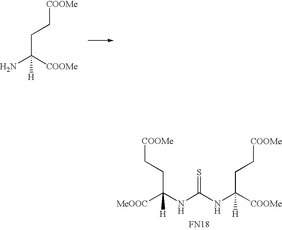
C([COOMe])(CC[COOMe])(N)[H].C([COOMe])(CC[COOMe])(NC(NC([MeOOC])(CC[COOMe])[H])=S)[H].[FN18]
